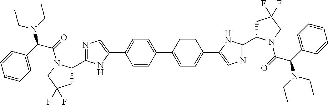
C1=CC(C2=CC=C(C3=CN=C(C4CC(F)(F)CN4C(C(C4=CC=CC=C4)N(CC)CC)=O)N3)C=C2)=CC=C1C1=CN=C(C2CC(F)(F)CN2C(C(C2=CC=CC=C2)N(CC)CC)=O)N1
